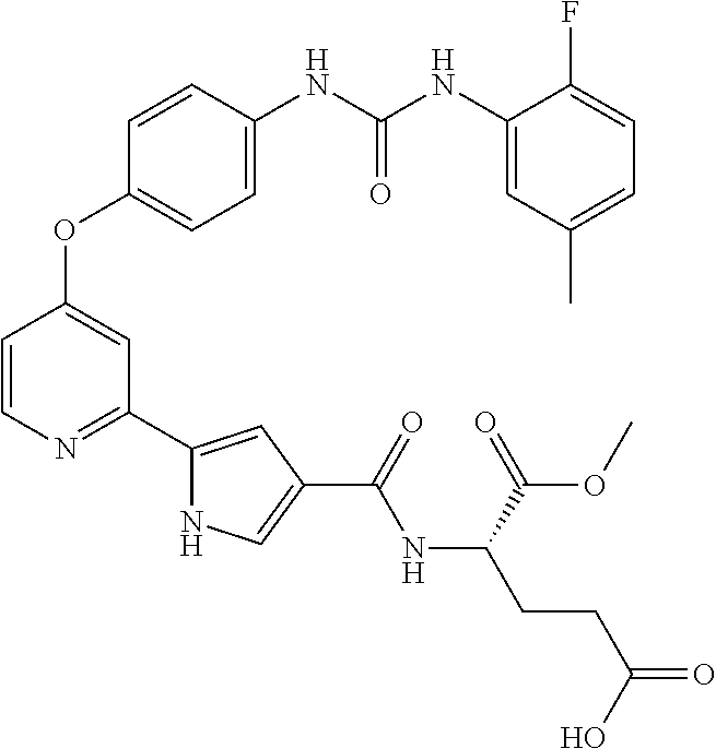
C1=CN=C(C2=CC(C(=O)NC(CCC(=O)O)C(=O)OC)=CN2)C=C1OC1=CC=C(NC(NC2=CC(C)=CC=C2F)=O)C=C1
